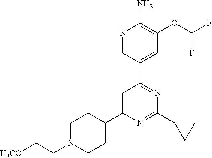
N1=CC(C2=NC(C3CC3)=NC(C3CCN(CC[H3CO])CC3)=C2)=CC(OC(F)F)=C1N
